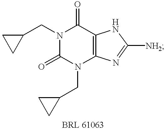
C1CC1CN1C(=O)N(CC2CC2)C2=C(C1=O)NC([NH2])=N2
